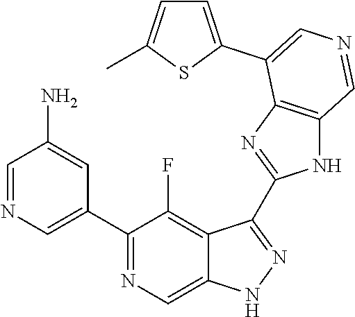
C1(C2=CN=CC(N)=C2)=NC=C2C(=C1F)C(C1=NC3=C(N1)C=NC=C3C1=CC=C(C)S1)=NN2
